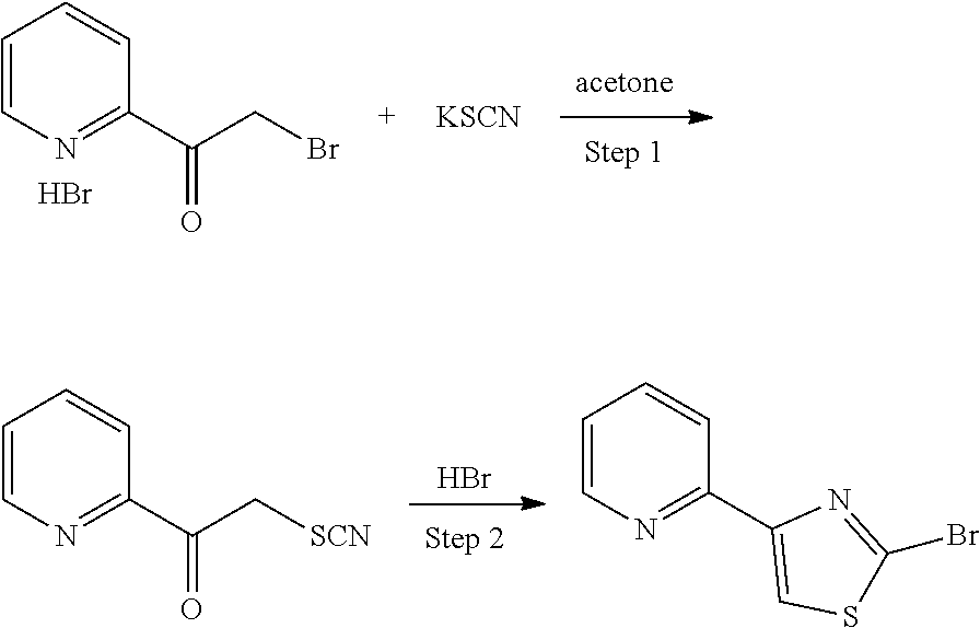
C1=CN=C(C(CBr)=O)C=C1.Br.[KSCN].C1=CN=C(C(C[SCN])=O)C=C1.Br.C1=CN=C(C2=CSC(Br)=N2)C=C1
